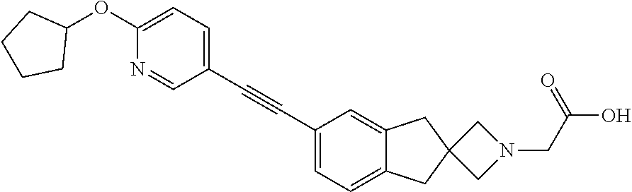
C1=C(C#CC2=CC=C(OC3CCCC3)N=C2)C=C2C(=C1)CC1(C2)CN(CC(O)=O)C1
